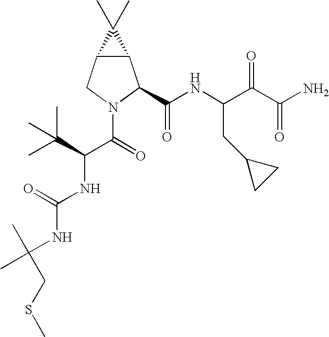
C12C(CN(C(=O)C(C(C)(C)C)NC(NC(CSC)(C)C)=O)C1C(NC(C(C(N)=O)=O)CC1CC1)=O)C2(C)C
